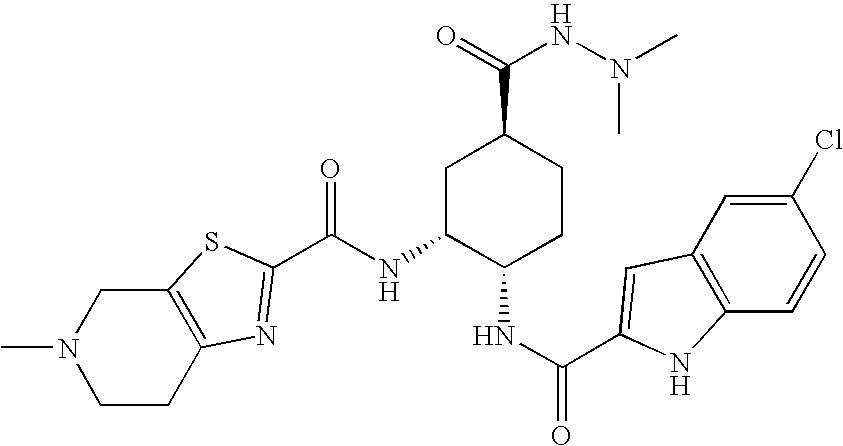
N(C1C(NC(=O)C2=CC3=C(C=CC(Cl)=C3)N2)CCC(C(=O)NN(C)C)C1)C(=O)C1=NC2=C(CN(C)CC2)S1
